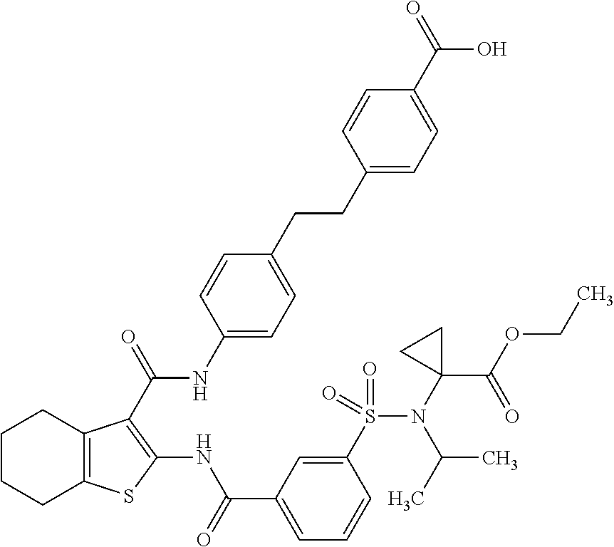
C1CCC2=C(C1)C(C(=O)NC1=CC=C(CCC3=CC=C(C(=O)O)C=C3)C=C1)=C(NC(C1=CC=CC(S(N(C3(C(OCC)=O)CC3)C(C)C)(=O)=O)=C1)=O)S2
